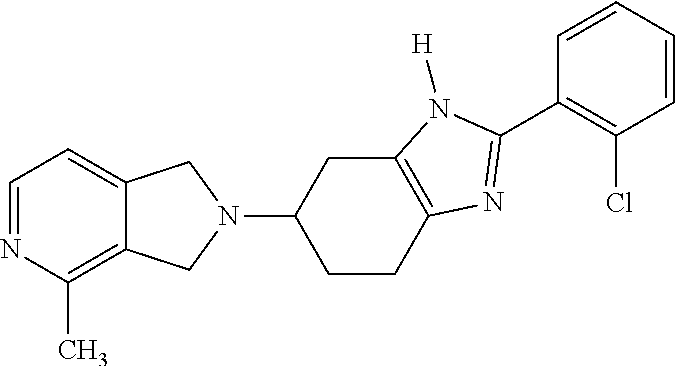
C1=NC(C)=C2C(=C1)CN(C1CCC3=C(C1)N([H])C(C1=C(Cl)C=CC=C1)=N3)C2
